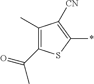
C1(C(=O)C)=C(C)C([CN])=C(*)S1
